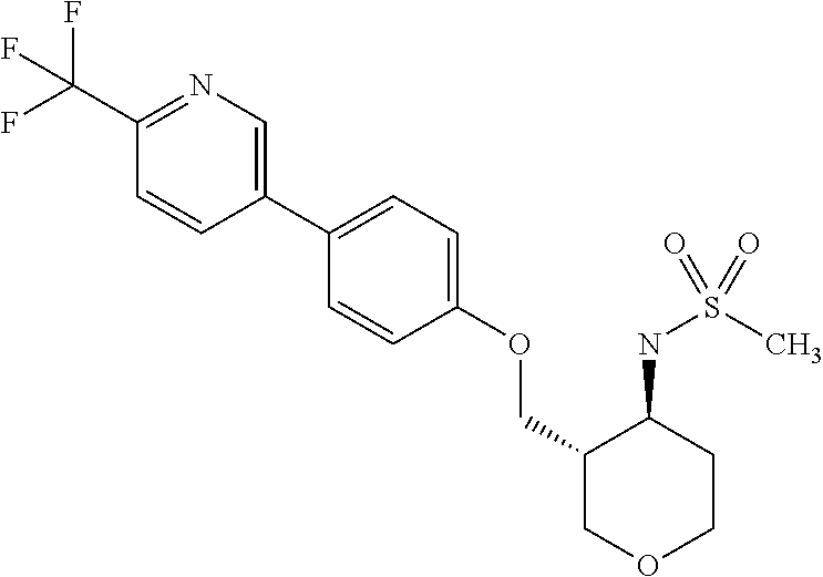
C1(C(F)(F)F)=NC=C(C2=CC=C(OCC3COCCC3NS(C)(=O)=O)C=C2)C=C1
